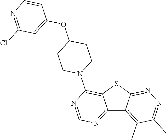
C12=NC=NC(N3CCC(OC4=CC(Cl)=NC=C4)CC3)=C1SC1=NN=C(C)C(C)=C21
